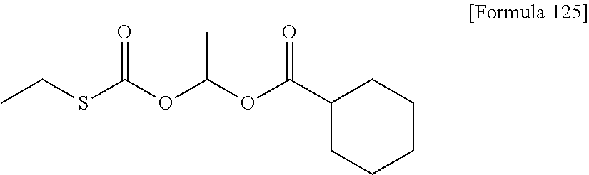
CCSC(OC(OC(C1CCCCC1)=O)C)=O
